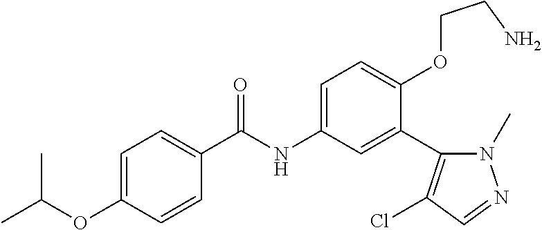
C1=CC(OC(C)C)=CC=C1C(=O)NC1=CC=C(OCCN)C(C2=C(Cl)C=NN2C)=C1
